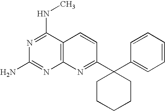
C12=C(C(NC)=NC(N)=N1)C=CC(C1(C3=CC=CC=C3)CCCCC1)=N2
